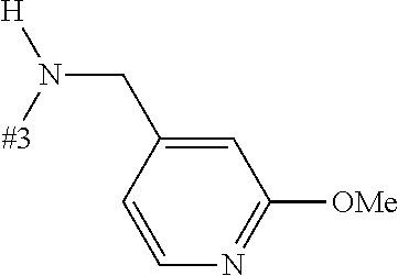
C1(CN([#3])[H])=CC([OMe])=NC=C1
